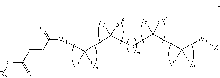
[R3]OC(C=CC([W1]C(C([L]C(C([W2][Z])([d])[d])(c)c)(b)b)([a])[a])=O)=O
